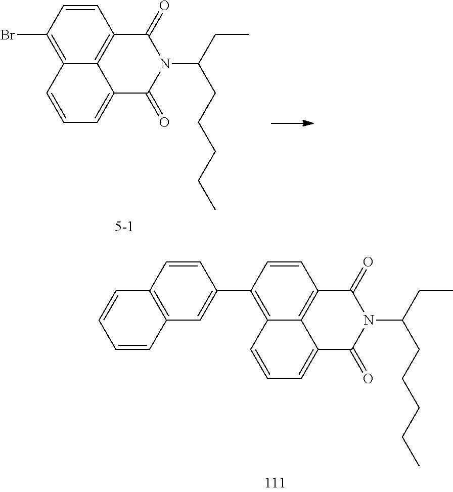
C1=CC(Br)=C2C3=C1C(=O)N(C(CC)CCCCC)C(=O)C3=CC=C2.C1=CC(C2=CC3=C(C=C2)C=CC=C3)=C2C3=C1C(=O)N(C(CC)CCCCC)C(=O)C3=CC=C2
